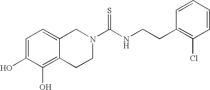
C1=C(O)C(O)=C2C(=C1)CN(C(NCCC1=C(Cl)C=CC=C1)=S)CC2
